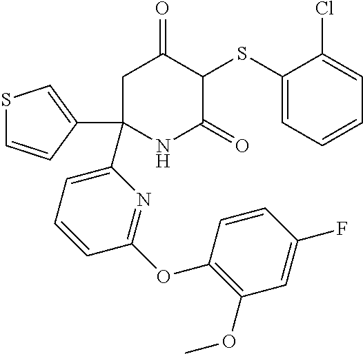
C1C(C2=CSC=C2)(C2=CC=CC(OC3=C(OC)C=C(F)C=C3)=N2)NC(=O)C(SC2=CC=CC=C2Cl)C1=O
